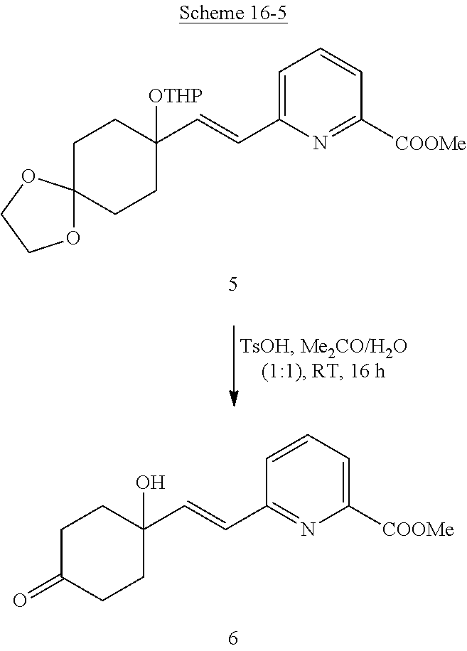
C1C(=O)CCC(C=CC2=NC([COOMe])=CC=C2)(O)C1.C1C2(CCC(C=CC3=CC=CC([COOMe])=N3)([OTHP])C1)OCCO2
